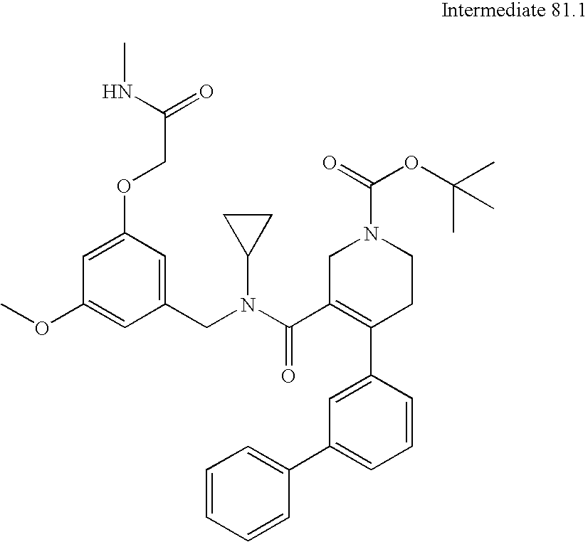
C1(CN(C(C2=C(C3=CC(C4=CC=CC=C4)=CC=C3)CCN(C(=O)OC(C)(C)C)C2)=O)C2CC2)=CC(OCC(=O)NC)=CC(OC)=C1
